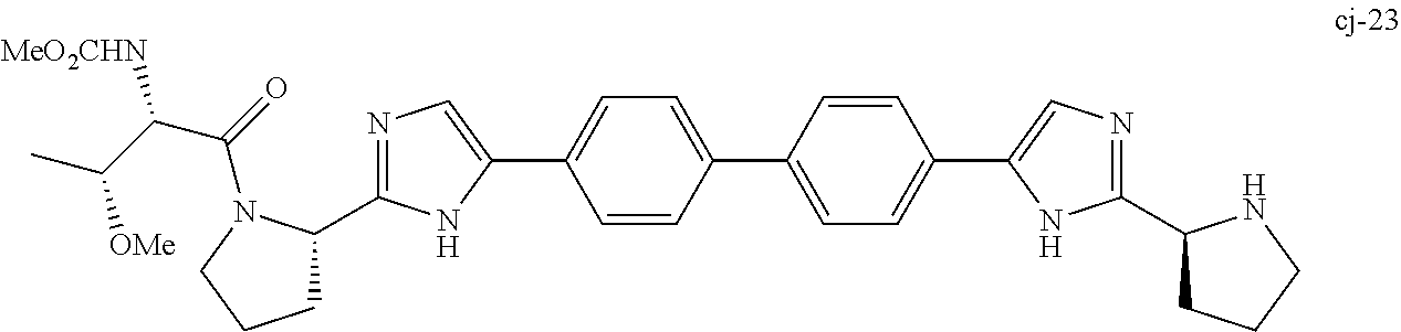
C1=CC(C2=CC=C(C3=CN=C(C4CCCN4)N3)C=C2)=CC=C1C1=CN=C(C2CCCN2C(=O)C(C(C)[OMe])[MeO2CHN])N1
